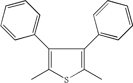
C1(C2=CC=CC=C2)=C(C)SC(C)=C1C1=CC=CC=C1
